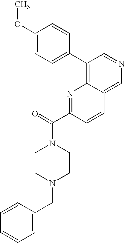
C1(OC)=CC=C(C2=C3C(=CN=C2)C=CC(C(=O)N2CCN(CC4=CC=CC=C4)CC2)=N3)C=C1
